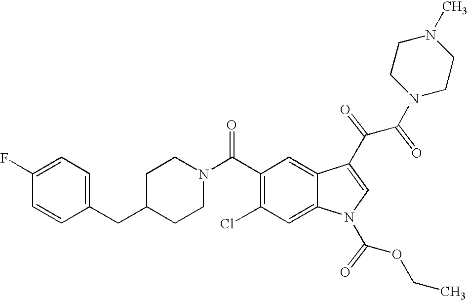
C1(F)=CC=C(CC2CCN(C(C3=C(Cl)C=C4C(=C3)C(C(C(N3CCN(C)CC3)=O)=O)=CN4C(OCC)=O)=O)CC2)C=C1
